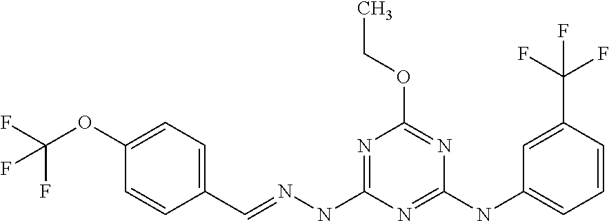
C1(OC(F)(F)F)=CC=C(C=NNC2=NC(OCC)=NC(NC3=CC=CC(C(F)(F)F)=C3)=N2)C=C1
